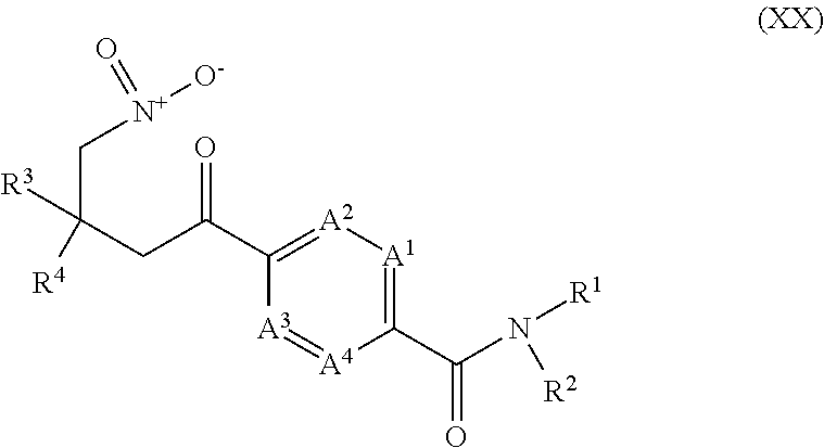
C1(C(=O)N([R1])[R2])=[A1][A2]=C(C(=O)CC([R4])(C[N+]([O-])=O)[R3])[A3]=[A4]1
